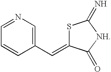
C1=CC(C=C2SC(=N)[NH]C2=O)=CN=C1
